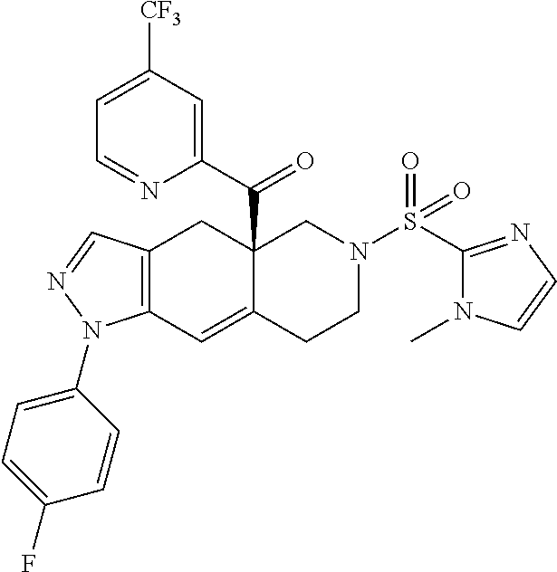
C12=C(C=C3C(C(C4=CC([CF3])=CC=N4)=O)(C1)CN(S(C1=NC=CN1C)(=O)=O)CC3)N(C1=CC=C(F)C=C1)N=C2
